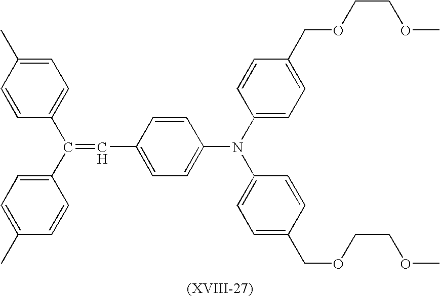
C1=CC(C)=CC=C1C(C1=CC=C(C)C=C1)=CC1=CC=C(N(C2=CC=C(COCCOC)C=C2)C2=CC=C(COCCOC)C=C2)C=C1
